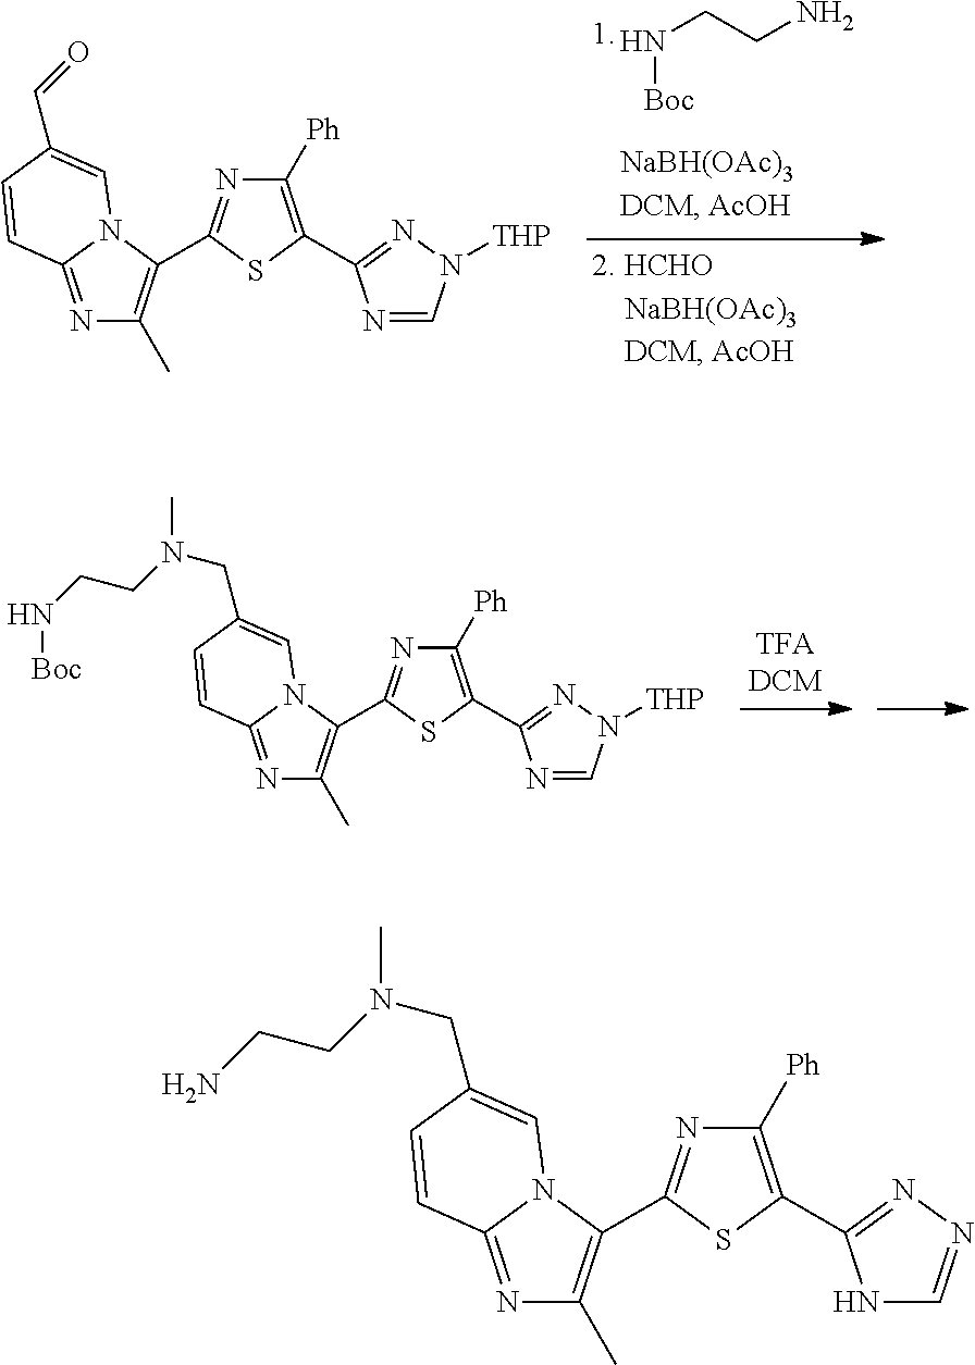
N(CCN)[Boc].N1=C2N(C(C3=NC([Ph])=C(C4=NN([THP])C=N4)S3)=C1C)C=C(C=O)C=C2.N1=C2N(C(C3=NC([Ph])=C(C4=NN([THP])C=N4)S3)=C1C)C=C(CN(CCN[Boc])C)C=C2.N1=C2N(C(C3=NC([Ph])=C(C4=NN=CN4)S3)=C1C)C=C(CN(CCN)C)C=C2
